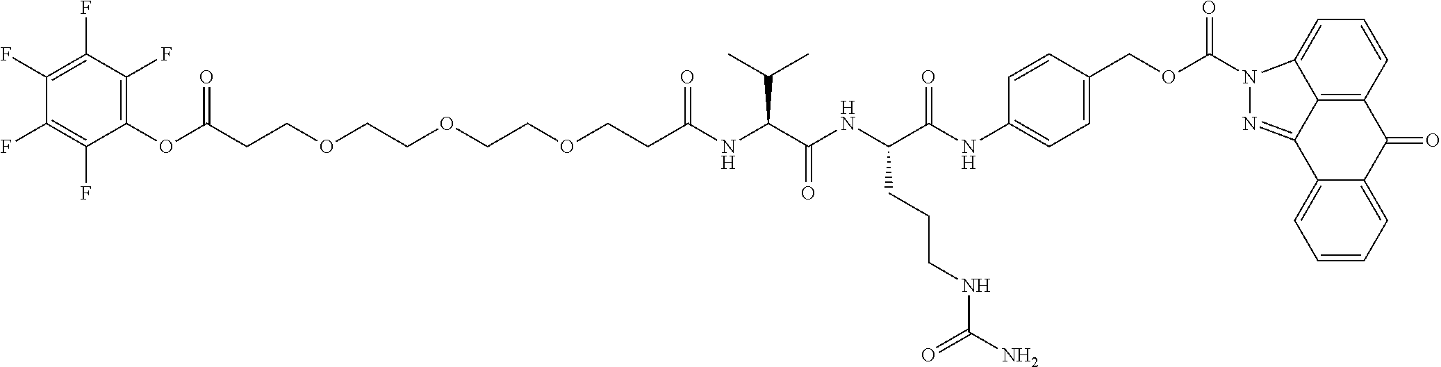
C(CCOCCOCCOCCC(NC(C(NC(C(NC1=CC=C(COC(N2N=C3C4=C(C=CC=C24)C(=O)C2=CC=CC=C32)=O)C=C1)=O)CCCNC(N)=O)=O)C(C)C)=O)(OC1=C(F)C(F)=C(F)C(F)=C1F)=O
